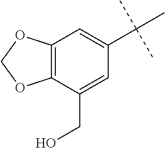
C12=C(C(CO)=CC(C(C)(C)C)=C1)OCO2
